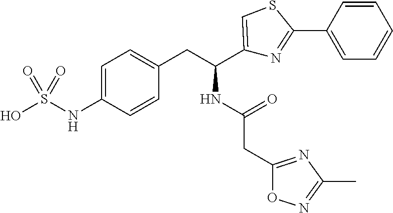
C1=C(NS(O)(=O)=O)C=CC(CC(C2=CSC(C3=CC=CC=C3)=N2)NC(=O)CC2=NC(C)=NO2)=C1
